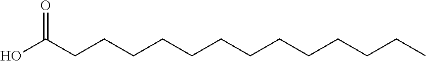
C(CCCCCC(O)=O)CCCCCCC
